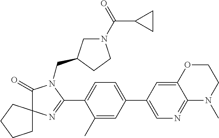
C1CCCC12C(=O)N(CC1CN(C(=O)C3CC3)CC1)C(C1=CC=C(C3=CN=C4C(=C3)OCCN4C)C=C1C)=N2
